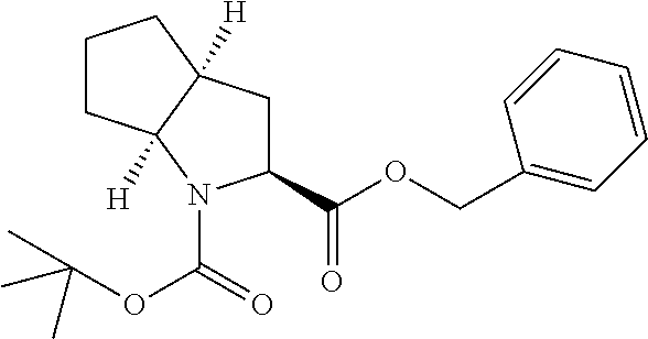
C1CC2([H])C([H])(C1)CC(C(OCC1=CC=CC=C1)=O)N2C(OC(C)(C)C)=O
